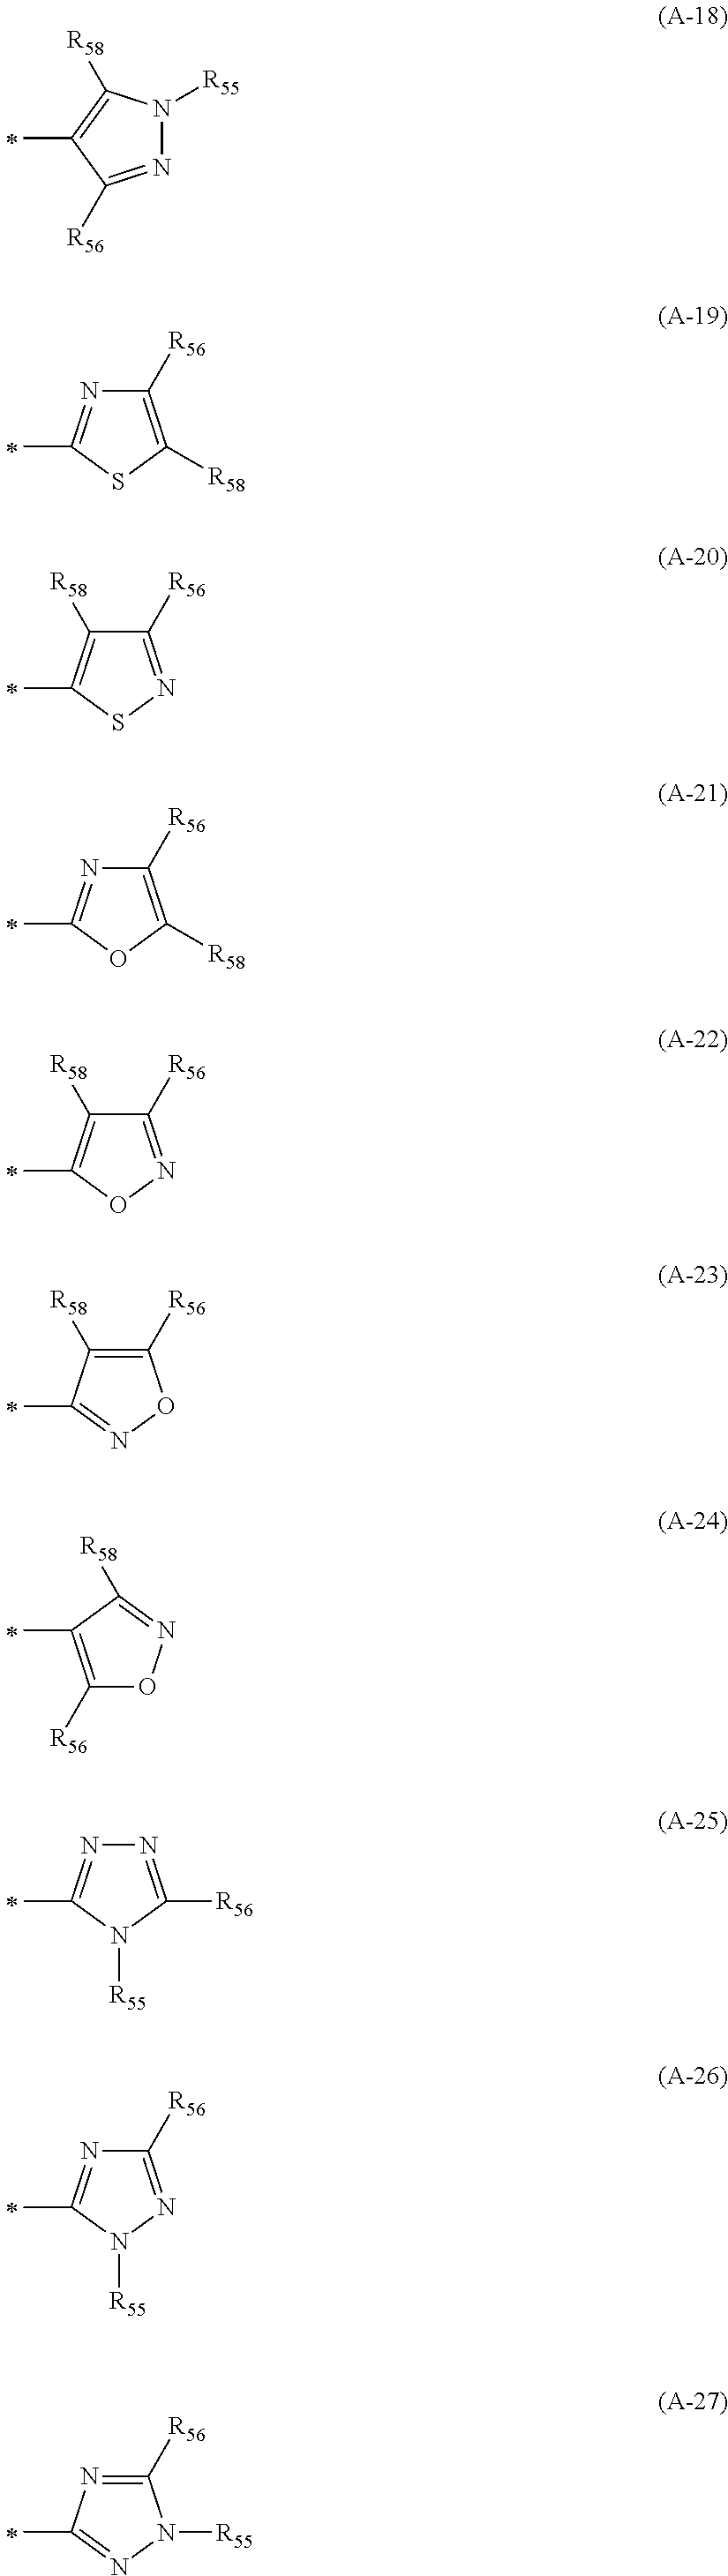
N1=C([R56])C(C)=C([R58])N1[R55].C1([R56])=C([R58])SC(C)=N1.C1([R56])=NSC(C)=C1[R58].C1([R56])=C([R58])OC(C)=N1.C1([R56])=NOC(C)=C1[R58].C1([R56])=C([R58])C(C)=NO1.C1([R56])=C(C)C([R58])=NO1.N1=C([R56])N([R55])C(C)=N1.C1([R56])=NN([R55])C(C)=N1.C1([R56])=NC(C)=NN1[R55]
